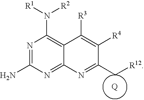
N1=C(N)N=C2C(=C1N([R1])[R2])C([R3])=C([R4])C(C[R12])=N2.[Q]
